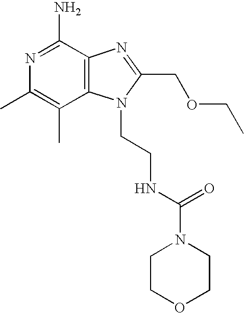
N1=C(N)C2=C(C(C)=C1C)N(CCNC(N1CCOCC1)=O)C(COCC)=N2
